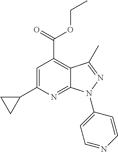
C1=C(C2CC2)N=C2C(=C1C(=O)OCC)C(C)=NN2C1=CC=NC=C1
